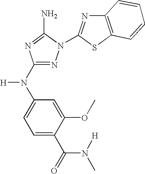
N1=C(N(C2=CC=C(C(=O)N(C)[H])C(OC)=C2)[H])N=C(N)N1C1=NC2=C(S1)C=CC=C2
